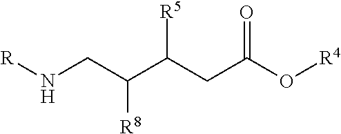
C(C(C(CC(O[R4])=O)[R5])[R8])N[R]
